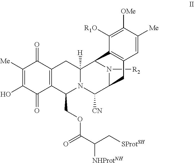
C12=C(C(=O)C([Me])=C(O)C1=O)CC1([H])N(C2COC(=O)C([NHProtNH])C[SProtSH])C([CN])C2N([R2])C1C1=C(C2)C=C([Me])C([OMe])=C1[R1O]
